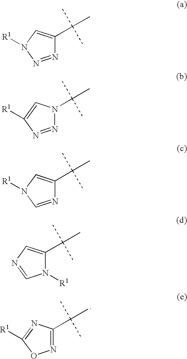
N1=C(C(C)(C)C)N=C([R1])O1.N1=NN([R1])C=C1C(C)(C)C.N1=NC([R1])=CN1C(C)(C)C.N1=CN([R1])C=C1C(C)(C)C.N1([R1])C(C(C)(C)C)=CN=C1
